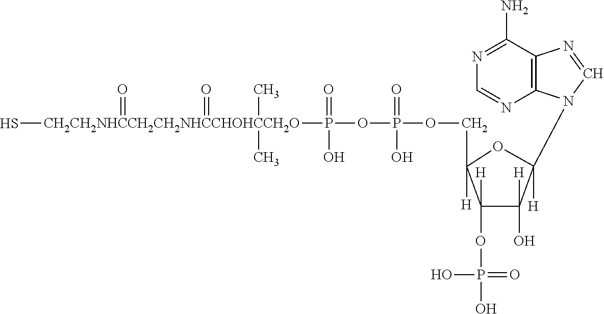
C1([H])(OP(O)(=O)O)C([H])(O)C(N2C3=C(N=C2)C(N)=NC=N3)([H])OC1([H])COP(=O)(OP(=O)([CH2CH2NHCCH2CH2NHCCHOHCCH2O](S)(=O)(=O)(C)C)O)O
